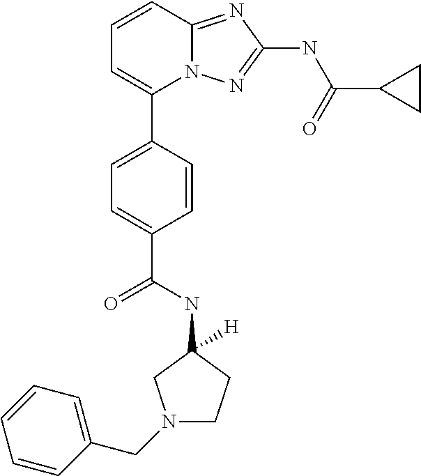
C1=CC2=NC(NC(C3CC3)=O)=NN2C(C2=CC=C(C(NC3([H])CN(CC4=CC=CC=C4)CC3)=O)C=C2)=C1
